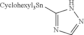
C1([Cyclohexyl3Sn])=NC=NN1
